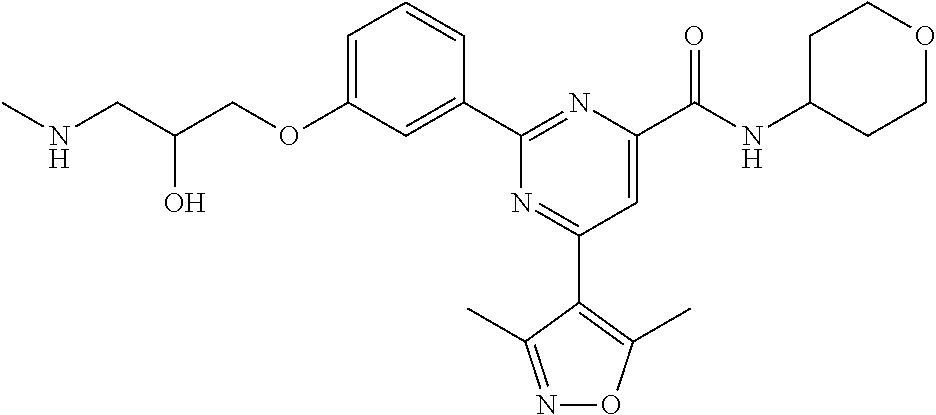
C1=C(OCC(CNC)O)C=C(C2=NC(C(=O)NC3CCOCC3)=CC(C3=C(C)ON=C3C)=N2)C=C1
